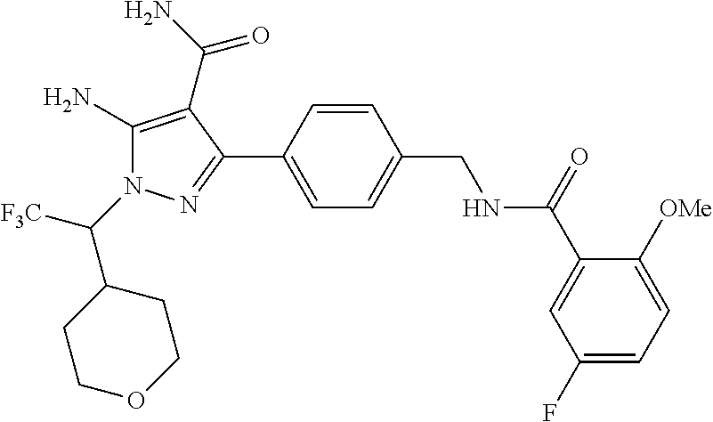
C1=CC(C2=NN(C([F3C])C3CCOCC3)C(N)=C2C(=O)N)=CC=C1CNC(C1=CC(F)=CC=C1[OMe])=O
